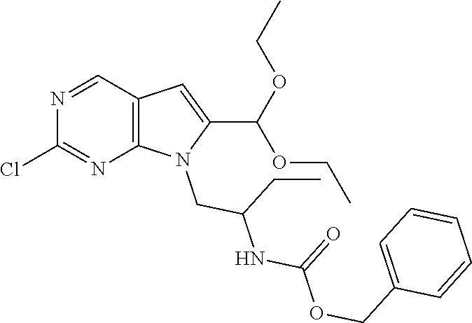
C12=C(N=C(Cl)N=C1)N(CC(NC(OCC1=CC=CC=C1)=O)CC)C(C(OCC)OCC)=C2
